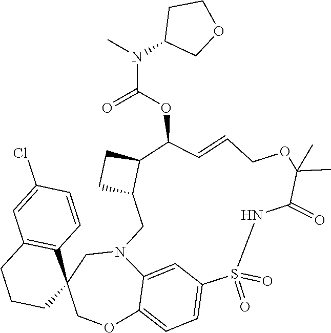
C1=CC(Cl)=CC2=C1C1(CCC2)COC2=CC=C3C=C2N(C1)CC1CCC1C(OC(=O)N(C)C1COCC1)C=CCOC(C)(C)C(=O)NS3(=O)=O
